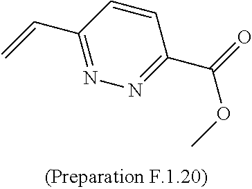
C1=CC(C=C)=NN=C1C(=O)OC
